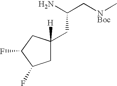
C1C(CC(N)C[NBoc]C)([H])CC(F)C1F
